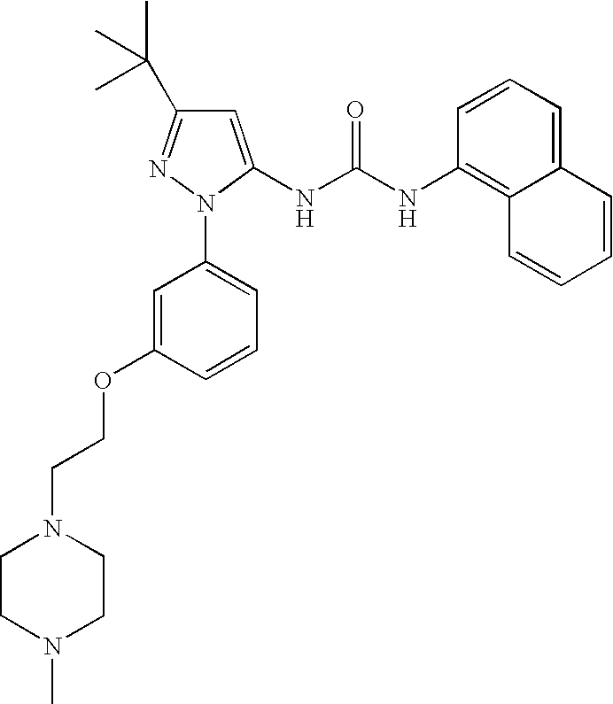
C1=CC(NC(NC2=CC(C(C)(C)C)=NN2C2=CC=CC(OCCN3CCN(C)CC3)=C2)=O)=C2C(=C1)C=CC=C2
